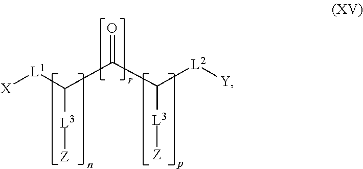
[X][L1]C(C(C([L2][Y])[L3][Z])=O)[L3][Z]
